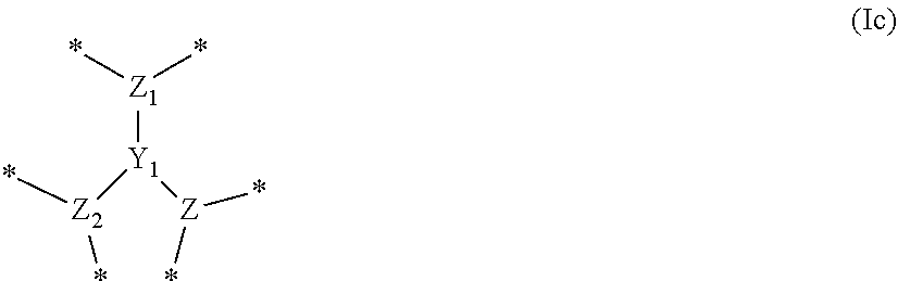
[Z1]([Y1]([Z2](*)*)[Z](*)*)(*)*
